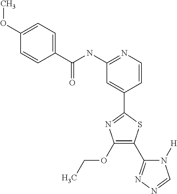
C1=CN=C(NC(C2=CC=C(OC)C=C2)=O)C=C1C1=NC(OCC)=C(C2=NN=CN2[H])S1
